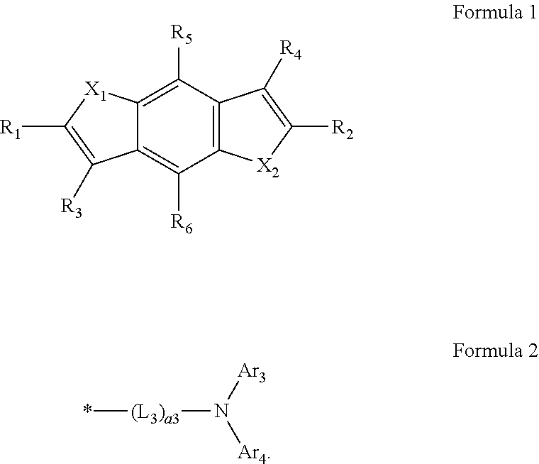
C12=C(C([R5])=C3C(=C1[R6])C([R3])=C([R1])[X1]3)C([R4])=C([R2])[X2]2.*[(L3)a3]N([Ar3])[Ar4]
